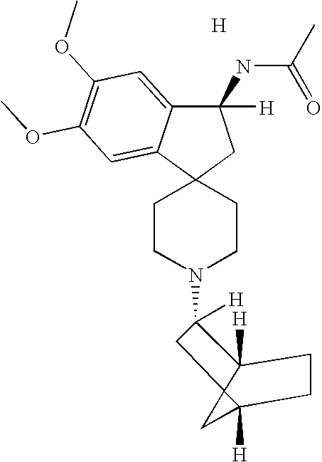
[H].C1CN(C2([H])C3([H])C4(C([H])(C4)CC3)C2)CCC12C1=CC(OC)=C(OC)C=C1C(NC(=O)C)([H])C2
